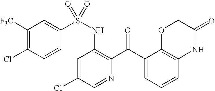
C1([F3C])=C(Cl)C=CC(S(NC2=C(C(C3=CC=CC4=C3OCC(=O)N4)=O)N=CC(Cl)=C2)(=O)=O)=C1
